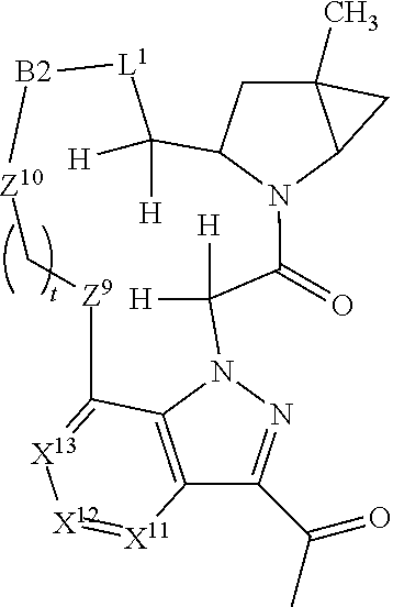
C12(C)CC3N(C1C2)C(=O)C([H])([H])N1N=C(C(C)=O)C2=C1C(=[X13][X12]=[X11]2)[Z9]C[Z10][B2][L1]C3([H])[H]
